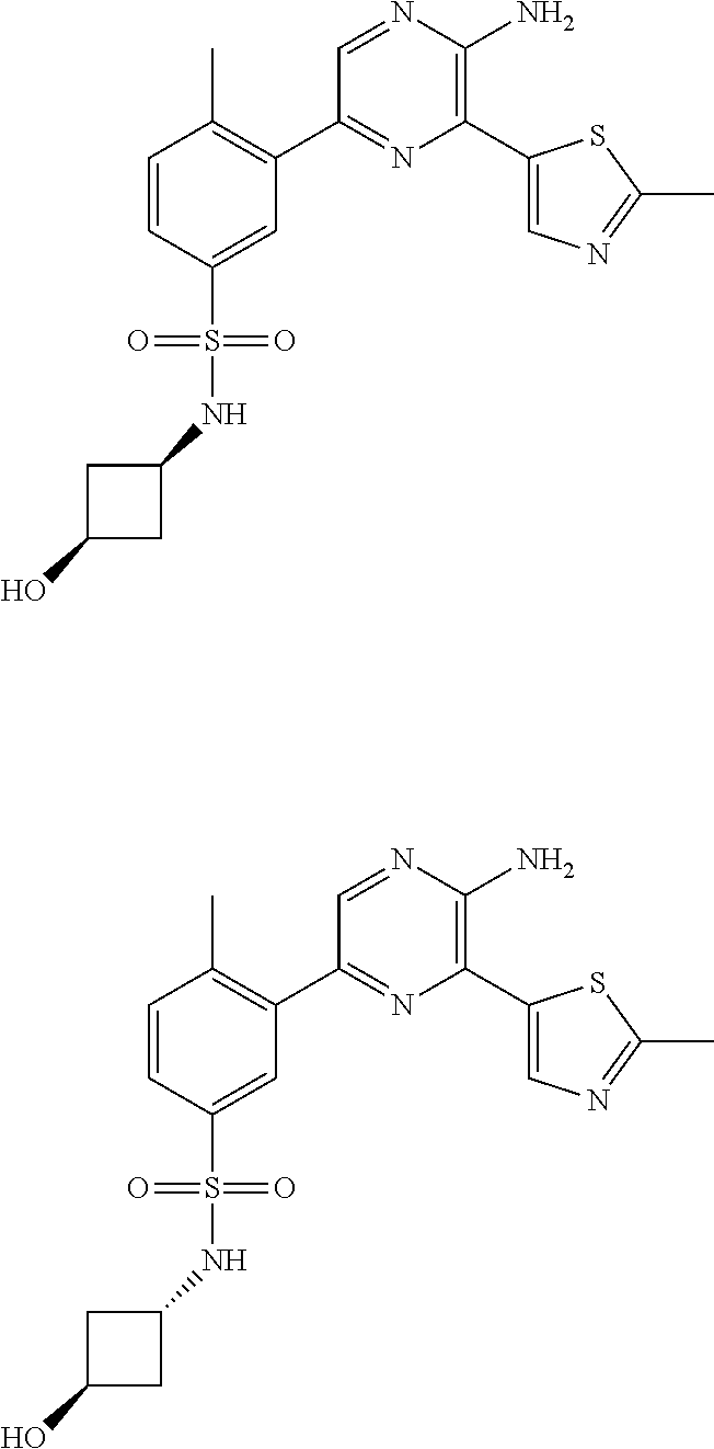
C1(C2=C(C)C=CC(S(=O)(=O)NC3CC(O)C3)=C2)=NC(C2=CN=C(C)S2)=C(N)N=C1.C1(C2=C(C)C=CC(S(=O)(=O)NC3CC(O)C3)=C2)=NC(C2=CN=C(C)S2)=C(N)N=C1
